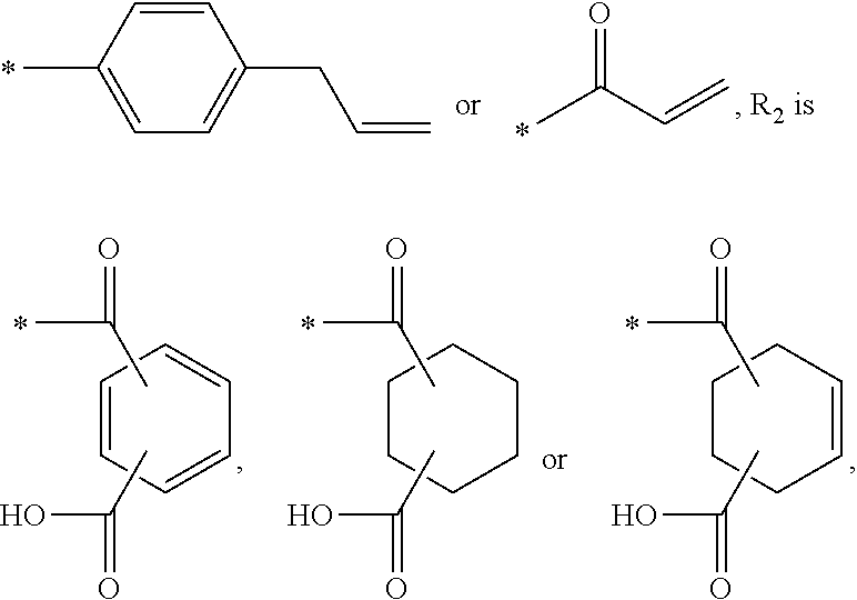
C1=CC(C)=CC=C1CC=C.O=C(C=C)C.C1=CCCCC1.CC(C)=O.CC(O)=O.C1CCCCC1.CC(C)=O.CC(O)=O.C1=CC=CC=C1.CC(C)=O.CC(O)=O
